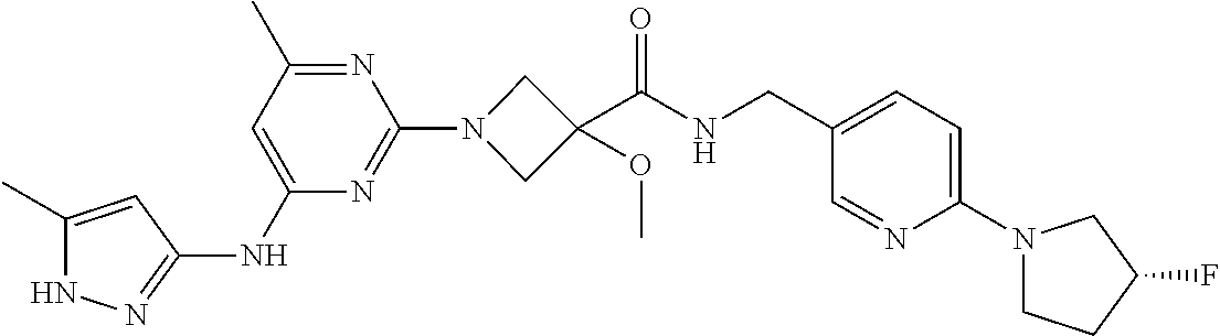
N1C(C)=CC(NC2=CC(C)=NC(N3CC(C(NCC4=CC=C(N5CCC(F)C5)N=C4)=O)(OC)C3)=N2)=N1
